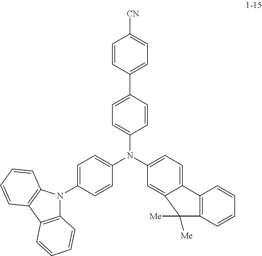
C1=C(N(C2=CC=C3C(=C2)C([Me])([Me])C2=C3C=CC=C2)C2=CC=C(C3=CC=C([CN])C=C3)C=C2)C=CC(N2C3=C(C4=C2C=CC=C4)C=CC=C3)=C1
